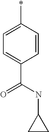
C1=C(*)C=CC(C(NC2CC2)=O)=C1
